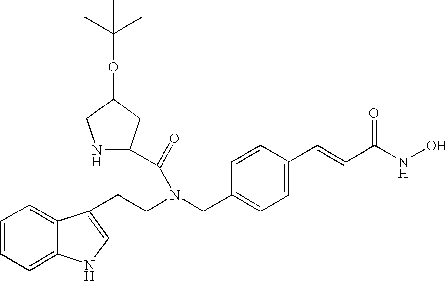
C1=CC=C2C(=C1)C(CCN(CC1=CC=C(C=CC(NO)=O)C=C1)C(=O)C1NCC(OC(C)(C)C)C1)=CN2
